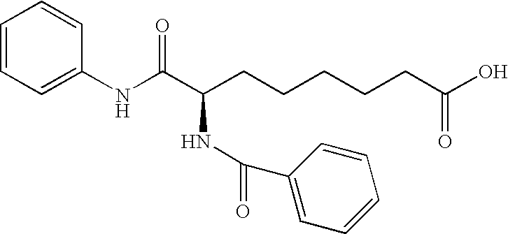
C1=CC=C(NC(C(CCCCCC(O)=O)NC(=O)C2=CC=CC=C2)=O)C=C1
